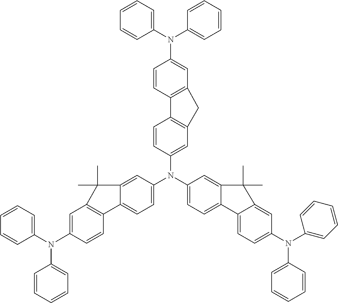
C12=C(C=C(N(C3=CC=C4C(=C3)C(C)(C)C3=CC(N(C5=CC=CC=C5)C5=CC=CC=C5)=CC=C34)C3=CC=C4C(=C3)C(C)(C)C3=C4C=CC(N(C4=CC=CC=C4)C4=CC=CC=C4)=C3)C=C1)CC1=C2C=CC(N(C2=CC=CC=C2)C2=CC=CC=C2)=C1
